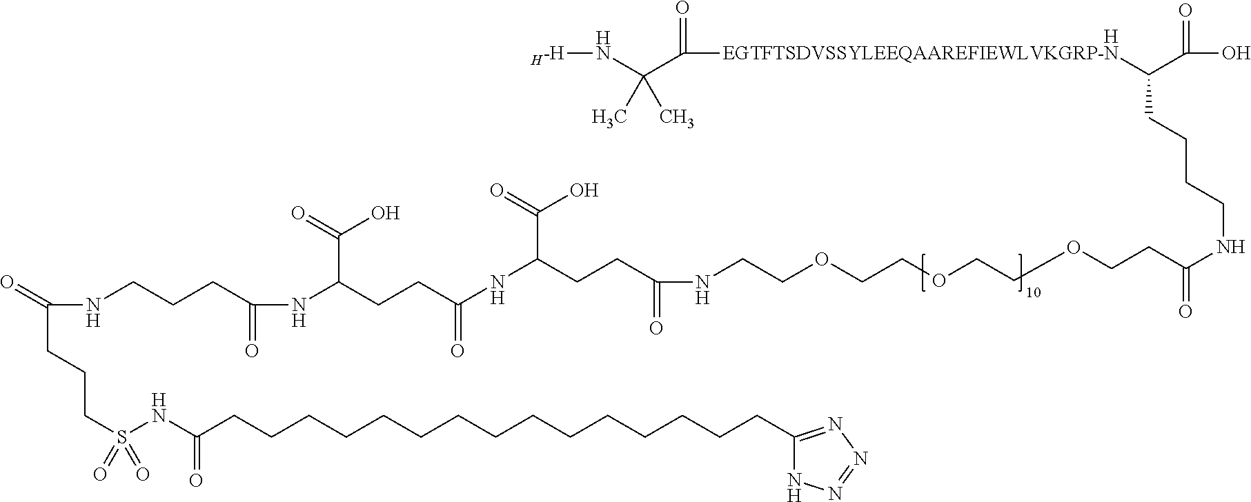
C(CS(=O)(NC(CCCCCCCCCCCCCCCC1=NN=NN1)=O)=O)CC(NCCCC(NC(CCC(NC(CCC(NCCOCCOCCOCCC(NCCCCC(C(O)=O)[EGTFTSDVSSYLEEQAAREFIEWLVKGRP-N]C(C(N[H-H])(C)C)=O)=O)=O)C(=O)O)=O)C(=O)O)=O)=O.[H]
